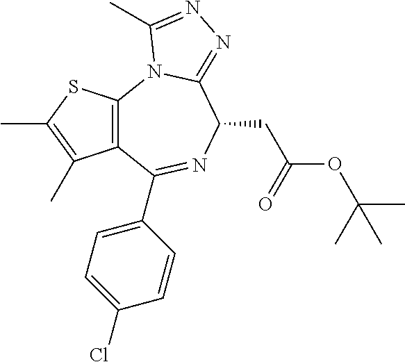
C12=C(C(C3=CC=C(Cl)C=C3)=NC(CC(=O)OC(C)(C)C)C3=NN=C(C)N13)C(C)=C(C)S2
